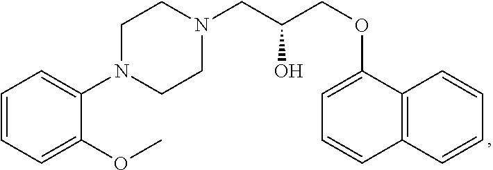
C1(N2CCN(CC(COC3=CC=CC4=C3C=CC=C4)O)CC2)=CC=CC=C1OC
